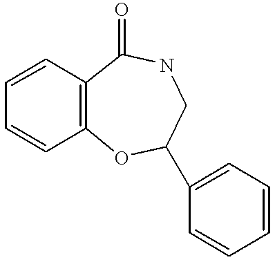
C1=CC=CC2=C1C(=O)NCC(C1=CC=CC=C1)O2
